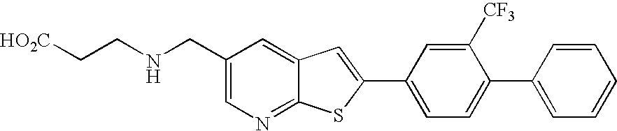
[HO2C]CCNCC1=CN=C2C(=C1)C=C(C1=CC=C(C3=CC=CC=C3)C([CF3])=C1)S2
